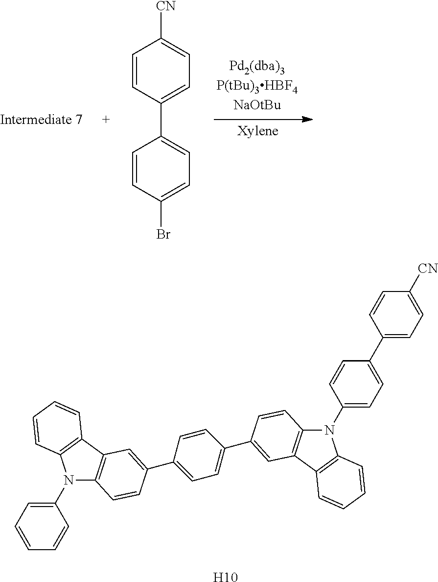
C1=CC(C2=CC=C(Br)C=C2)=CC=C1[CN].C1(N2C3=C(C4=C2C=CC=C4)C=C(C2=CC=C(C4=CC5=C(N(C6=CC=C(C7=CC=C([CN])C=C7)C=C6)C6=C5C=CC=C6)C=C4)C=C2)C=C3)=CC=CC=C1.[H10]
